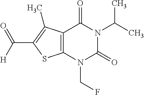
C12=C(N(CF)C(=O)N(C(C)C)C1=O)SC(C(=O)[H])=C2C
